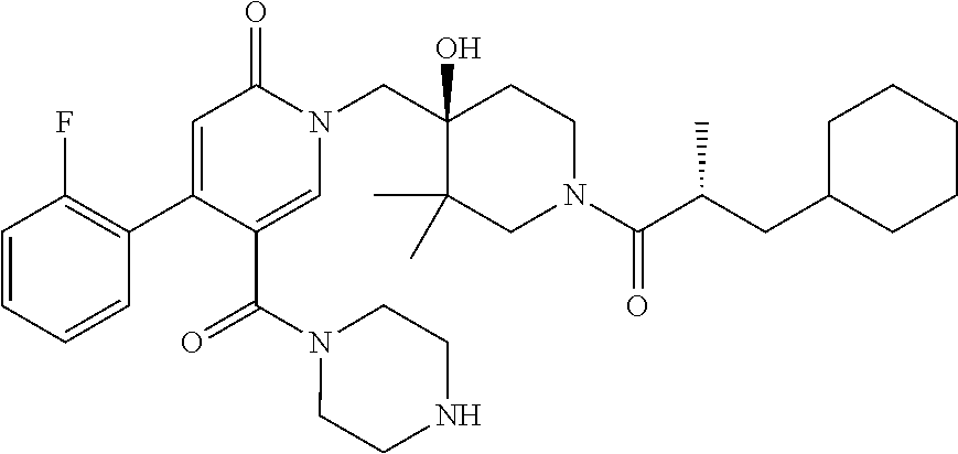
C1=CC=CC(C2=CC(=O)N(CC3(O)C(C)(C)CN(C(C(CC4CCCCC4)C)=O)CC3)C=C2C(=O)N2CCNCC2)=C1F
